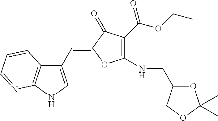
C1(C=C2OC(NCC3OC(C)(C)OC3)=C(C(=O)OCC)C2=O)=CNC2=C1C=CC=N2
